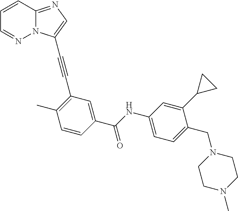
C1=CC2=NC=C(C#CC3=C(C)C=CC(C(NC4=CC=C(CN5CCN(C)CC5)C(C5CC5)=C4)=O)=C3)N2N=C1
